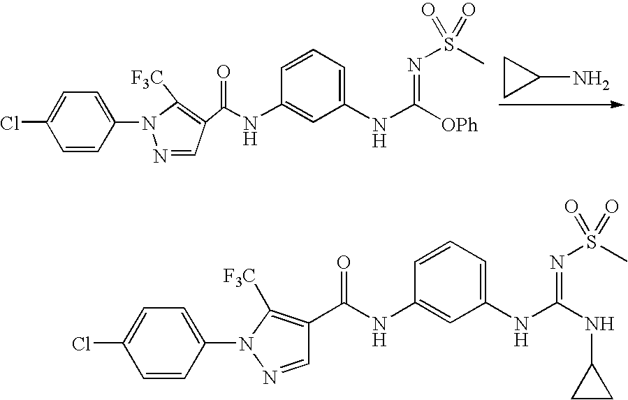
N1=CC(C(NC2=CC(NC(=NS(C)(=O)=O)[OPh])=CC=C2)=O)=C([F3C])N1C1=CC=C(Cl)C=C1.C1(N)CC1.C1=NN(C2=CC=C(Cl)C=C2)C([F3C])=C1C(NC1=CC(NC(NC2CC2)=NS(C)(=O)=O)=CC=C1)=O
